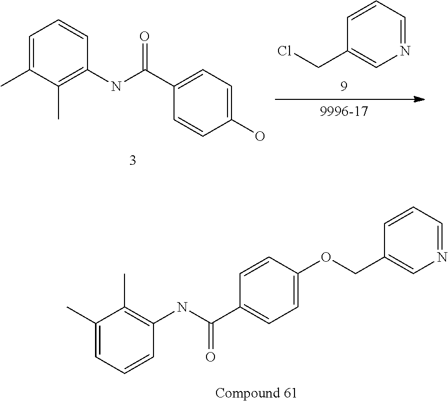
C1=C(C)C(C)=C(NC(C2=CC=C(O)C=C2)=O)C=C1.N1=CC=CC(CCl)=C1.C1=C(C)C(C)=C(NC(C2=CC=C(OCC3=CN=CC=C3)C=C2)=O)C=C1
